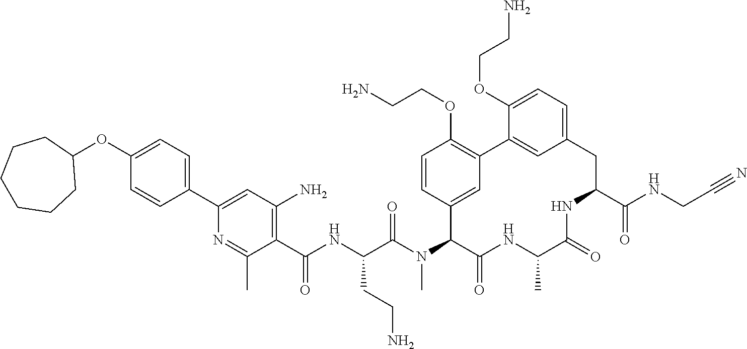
C1(OC2CCCCCC2)=CC=C(C2=CC(N)=C(C(NC(C(N(C3C(=O)NC(C)C(=O)NC(C(NCC#N)=O)CC4=CC=C(OCCN)C(=C4)C4=C(OCCN)C=CC3=C4)C)=O)CCN)=O)C(C)=N2)C=C1
